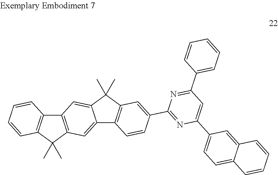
C12=C(C(C)(C)C3=C1C=CC=C3)C=C1C(=C2)C(C)(C)C2=C1C=CC(C1=NC(C3=CC=C4C(=C3)C=CC=C4)=CC(C3=CC=CC=C3)=N1)=C2
